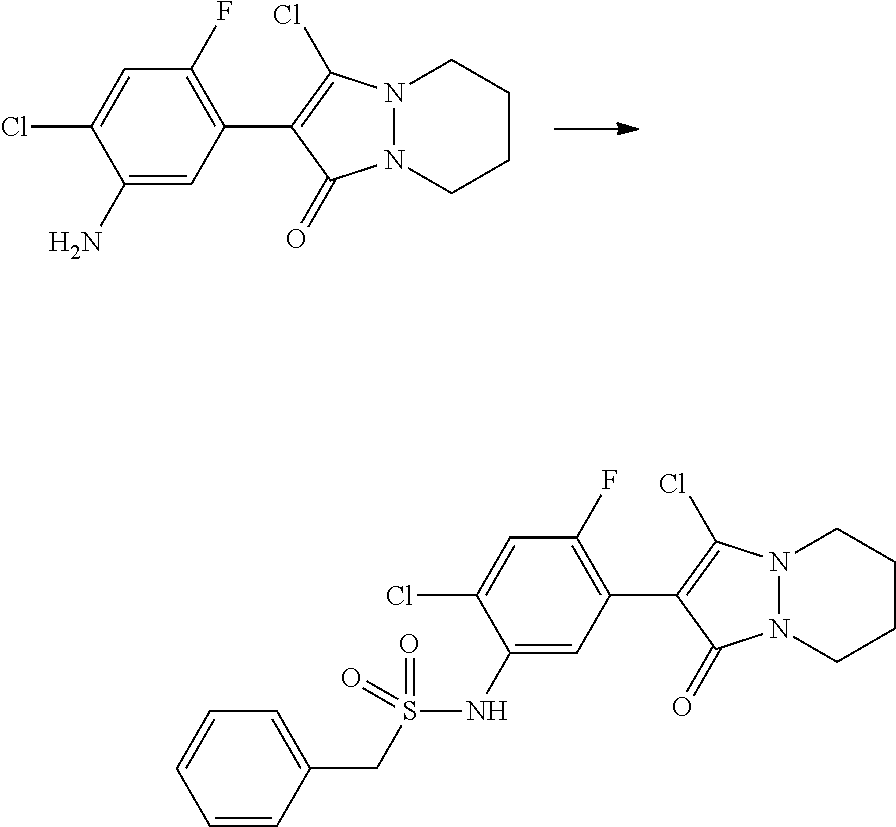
N12N(CCCC1)C(=O)C(C1=C(F)C=C(Cl)C(N)=C1)=C2Cl.N12N(CCCC1)C(=O)C(C1=C(F)C=C(Cl)C(NS(=O)(CC3=CC=CC=C3)=O)=C1)=C2Cl
